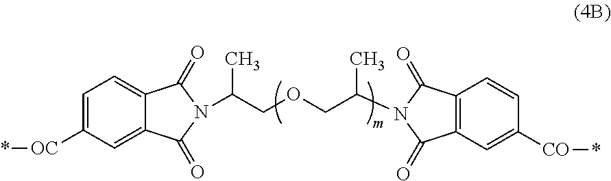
C1=C([OC]*)C=C2C(=C1)C(=O)N(C(COCC(N1C(=O)C3=C(C=CC([CO]*)=C3)C1=O)C)C)C2=O
